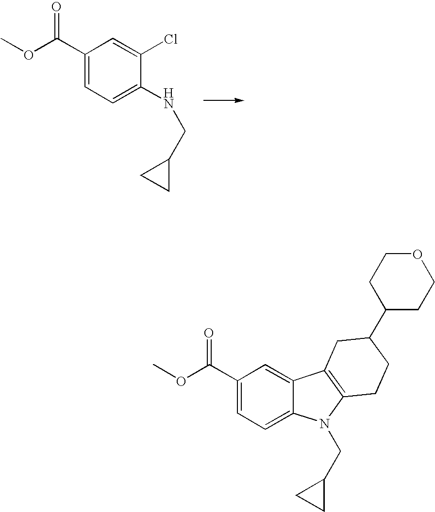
C1(C(OC)=O)=CC=C(NCC2CC2)C(Cl)=C1.C1(C(=O)OC)=CC=C2C(=C1)C1=C(N2CC2CC2)CCC(C2CCOCC2)C1
